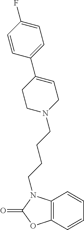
C1=CC2=C(C=C1)OC(=O)N2CCCCN1CCC(C2=CC=C(F)C=C2)=CC1
